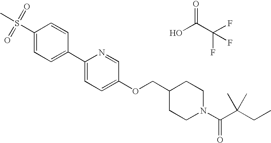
S(C1=CC=C(C2=CC=C(OCC3CCN(C(=O)C(CC)(C)C)CC3)C=N2)C=C1)(C)(=O)=O.OC(C(F)(F)F)=O
